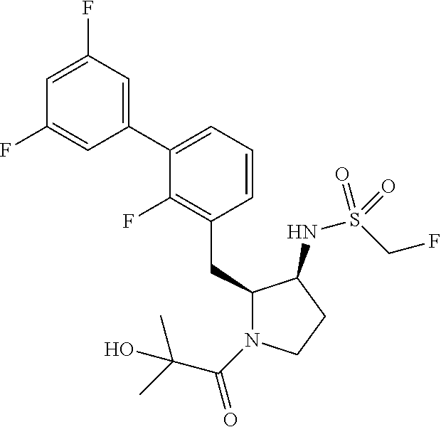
C1(CC2=C(F)C(C3=CC(F)=CC(F)=C3)=CC=C2)N(C(C(C)(C)O)=O)CCC1NS(CF)(=O)=O
